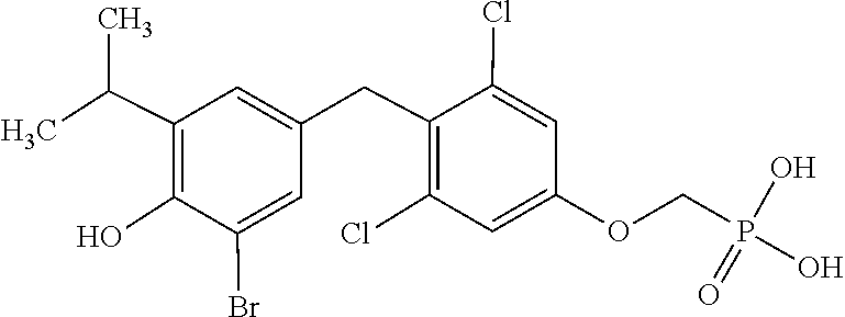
OC1=C(C(C)C)C=C(CC2=C(Cl)C=C(OCP(O)(O)=O)C=C2Cl)C=C1Br
